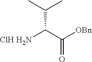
[ClH H2N]C(C([OBn])=O)C(C)C
